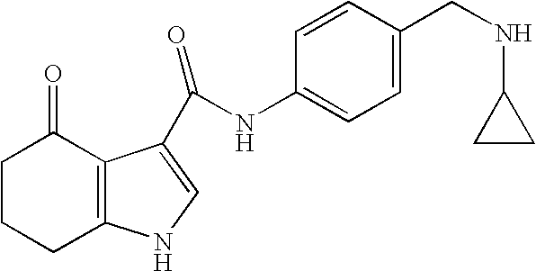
C1CCC2=C(C1=O)C(C(NC1=CC=C(CNC3CC3)C=C1)=O)=CN2
